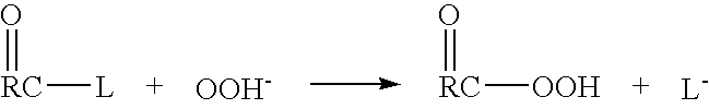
[RC]([L])=O.[OOH-].[RC]([OOH])=O.[L-]
